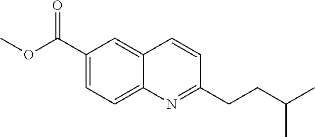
C1(C(OC)=O)=CC=C2C(=C1)C=CC(CCC(C)C)=N2
